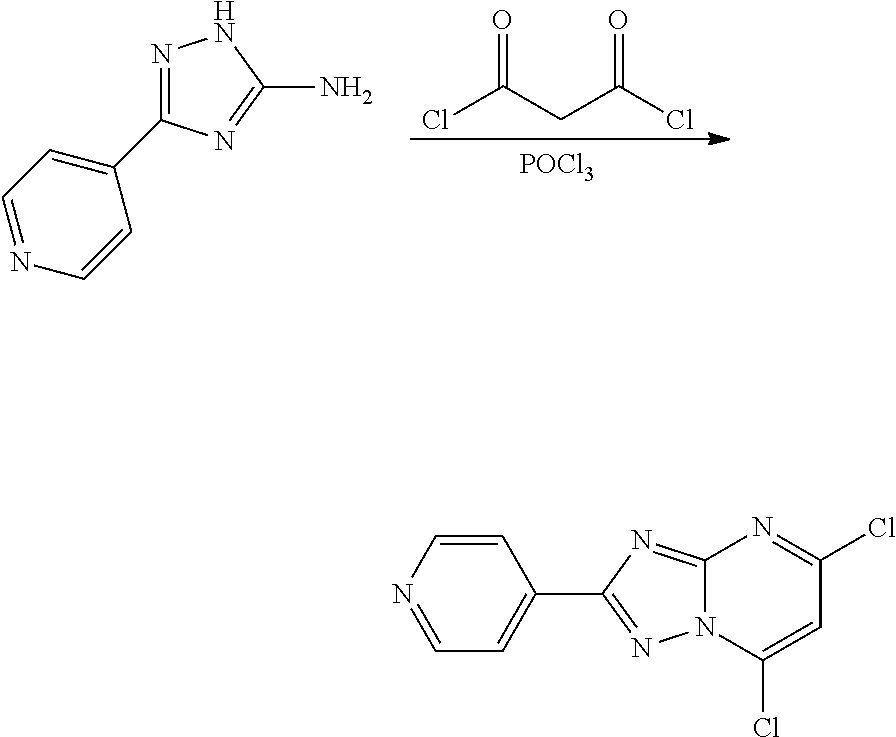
O=C(CC(Cl)=O)Cl.N1=C(C2=CC=NC=C2)N=C(N)N1.[POCl3].C1=CN=CC=C1C1=NN2C(=N1)N=C(Cl)C=C2Cl
